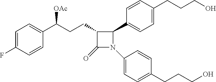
C1(CCC(C2=CC=C(F)C=C2)[OAc])C(=O)N(C2=CC=C(CCCO)C=C2)C1C1=CC=C(CCCO)C=C1
